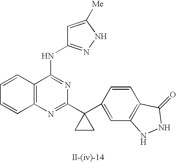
C12=C(N=C(C3(C4=CC5=C(C=C4)C(=O)NN5)CC3)N=C1NC1=NNC([Me])=C1)C=CC=C2
